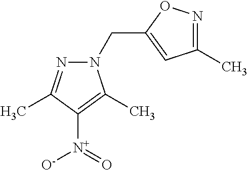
N1(CC2=CC(C)=NO2)N=C(C)C([N+](=O)[O-])=C1C
